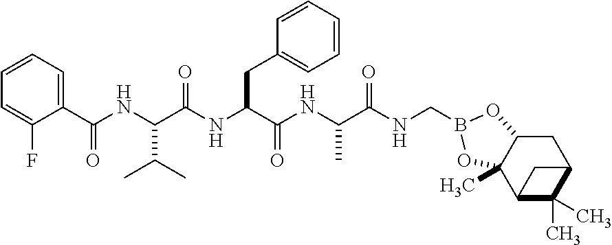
C(NC(C(NC(C(NC(C(NCB1OC2CC3C(C)(C)C(C3)C2(C)O1)=O)C)=O)CC1=CC=CC=C1)=O)C(C)C)(=O)C1=CC=CC=C1F
